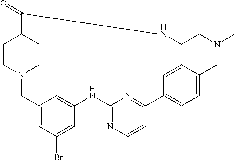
N12CC3=CC(Br)=CC(=C3)NC3=NC=CC(=N3)C3=CC=C(C=C3)CN(C)CCNC(=O)C(CC1)CC2
